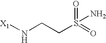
[X1]NCCS(=O)(N)=O
